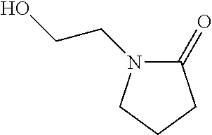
C1(=O)N(CCO)CCC1
